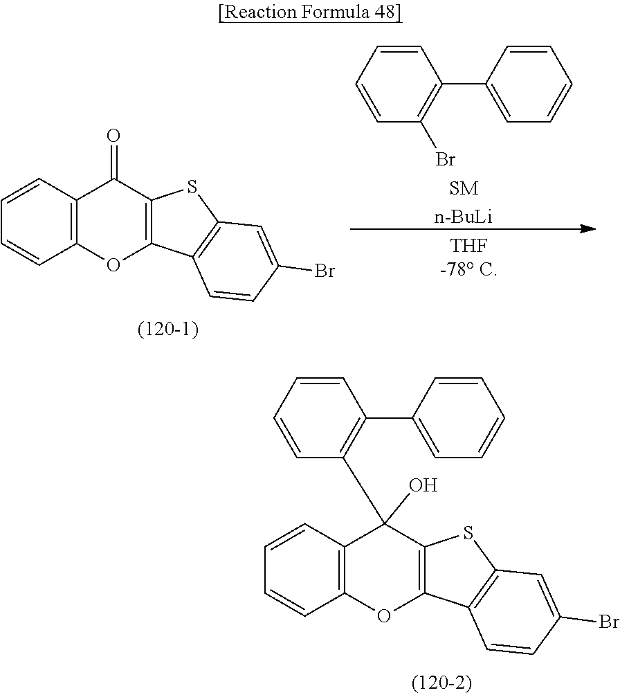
C1=CC=CC(Br)=C1C1=CC=CC=C1.[SM].[n-BuLi].C1=CC2=C(C=C1)OC1=C(C2=O)SC2=C1C=CC(Br)=C2.C1=CC2=C(C=C1)OC1=C(C2(O)C2=C(C3=CC=CC=C3)C=CC=C2)SC2=C1C=CC(Br)=C2
